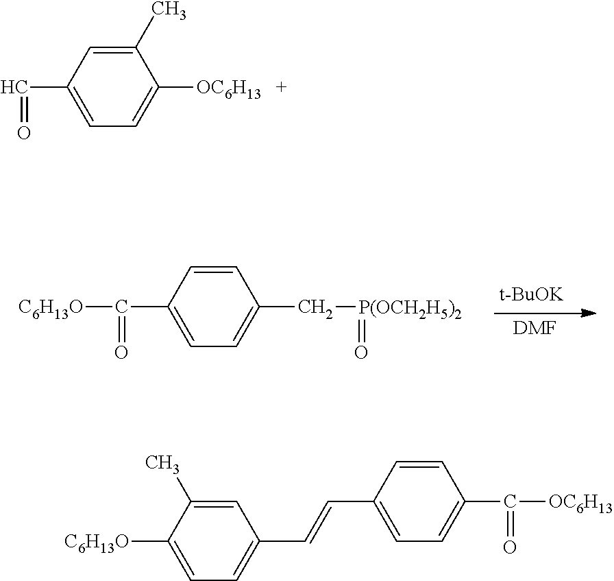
[C6H13O]C(=O)C1=CC=C(C[P(OCH2H5)2]=O)C=C1.[DMF].[t-BuOK].C1(C)=CC(C=O)=CC=C1[OC6H13].[C6H13O]C1=CC=C(C=CC2=CC=C(C(=O)[OC6H13])C=C2)C=C1C
